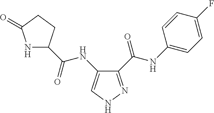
C1(C(NC2=CC=C(F)C=C2)=O)=NNC=C1NC(C1NC(=O)CC1)=O
